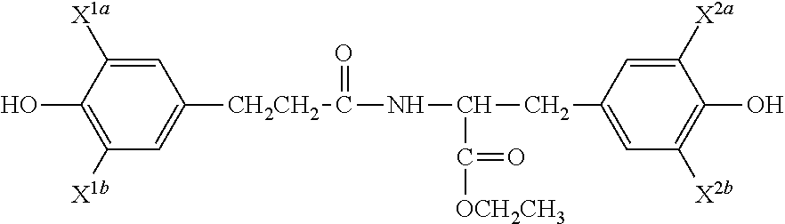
C1([X1b])=C(O)C([X1a])=CC([CH2CH2]C(NC(CC2=CC([X2b])=C(O)C([X2a])=C2)C([OCH2CH3])=O)=O)=C1
